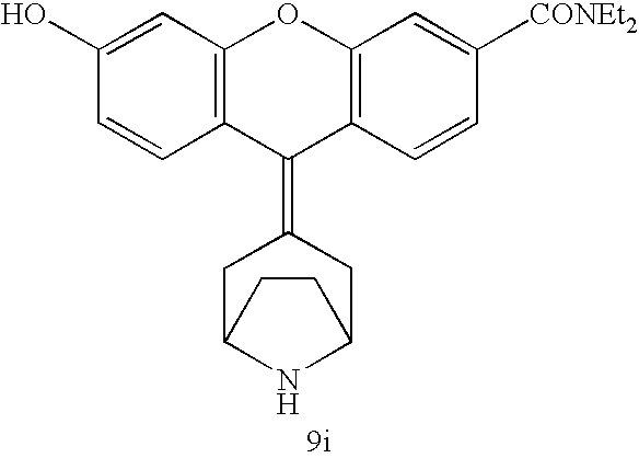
C1(O)=CC2=C(C=C1)C(=C1CC3NC(C1)CC3)C1=C(C=C([CONEt2])C=C1)O2
